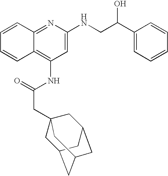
C12=NC(NCC(C3=CC=CC=C3)O)=CC(NC(CC34CC5CC(CC(C3)C5)C4)=O)=C1C=CC=C2
